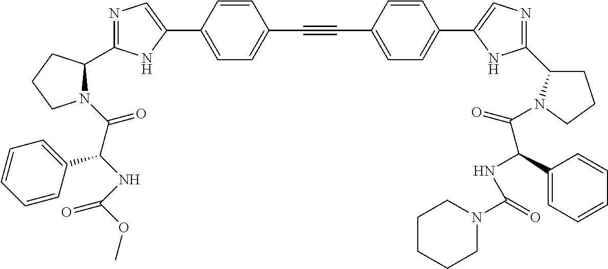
N1=C(C2N(C(C(NC(OC)=O)C3=CC=CC=C3)=O)CCC2)NC(C2=CC=C(C#CC3=CC=C(C4=CN=C(C5CCCN5C(=O)C(NC(N5CCCCC5)=O)C5=CC=CC=C5)N4)C=C3)C=C2)=C1
